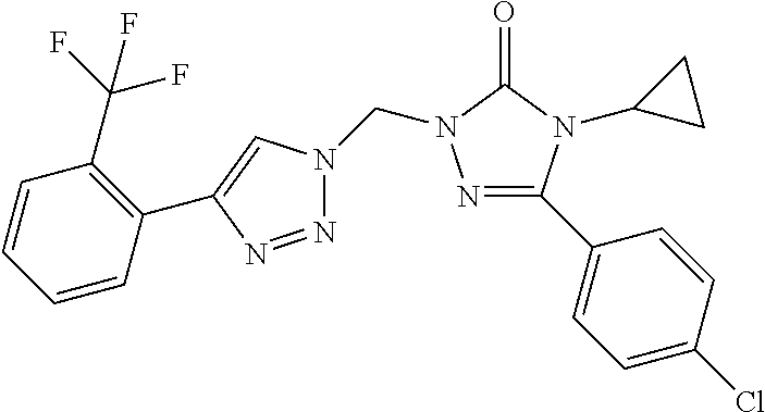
N1=C(C2=CC=C(Cl)C=C2)N(C2CC2)C(=O)N1CN1N=NC(C2=C(C(F)(F)F)C=CC=C2)=C1
